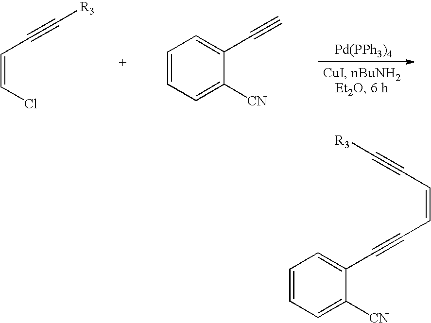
[Pd(PPh3)4].C(=CCl)C#C[R3].C1=CC=C([CN])C(C#C)=C1.C1=CC=C([CN])C(C#CC=CC#C[R3])=C1
